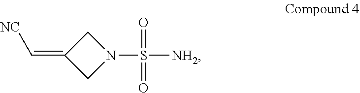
C1C(=C[NC])CN1S(=O)(=O)[NH2]
